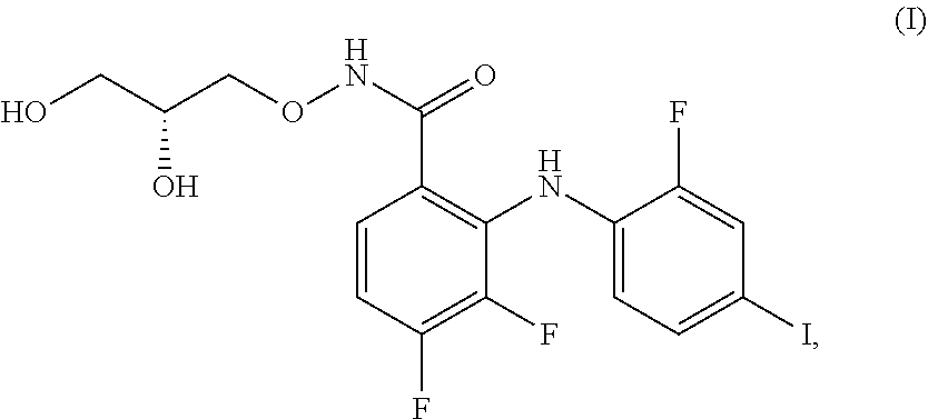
OCC(CONC(C1=C(NC2=CC=C(I)C=C2F)C(F)=C(F)C=C1)=O)O
